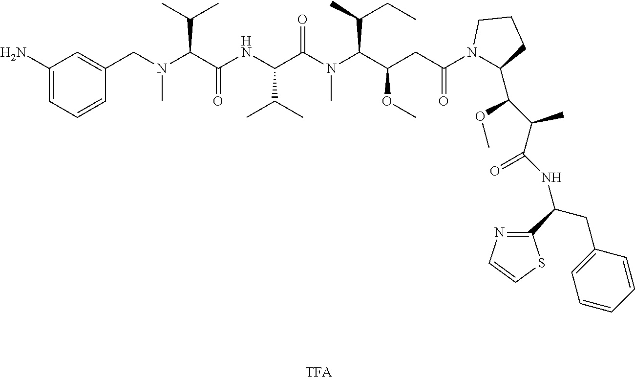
C1(CN(C)C(C(=O)NC(C(C)C)C(N(C)C(C(OC)CC(=O)N2C(C(C(C(NC(C3=NC=CS3)CC3=CC=CC=C3)=O)C)OC)CCC2)C(C)CC)=O)C(C)C)=CC(N)=CC=C1
